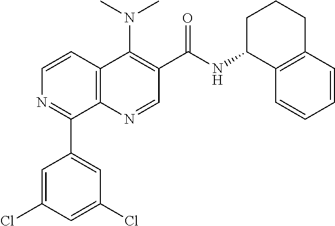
C12=C(N=CC(C(=O)NC3C4=C(CCC3)C=CC=C4)=C1N(C)C)C(C1=CC(Cl)=CC(Cl)=C1)=NC=C2
